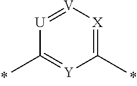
C1(C)=[X][V]=[U]C(C)=[Y]1
